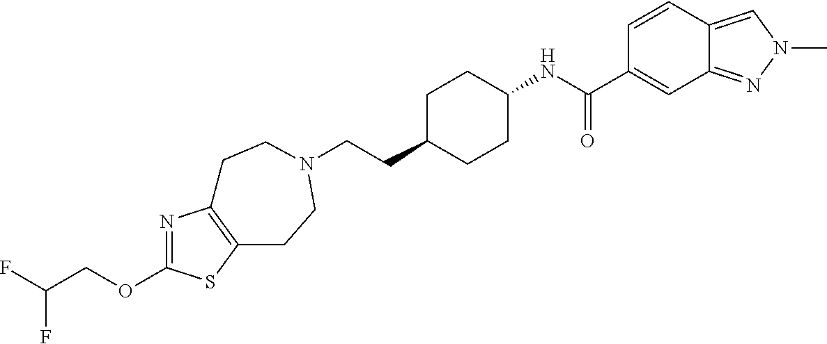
C(CC1CCC(NC(C2=CC3=NN(C)C=C3C=C2)=O)CC1)N1CCC2=C(N=C(OCC(F)F)S2)CC1
